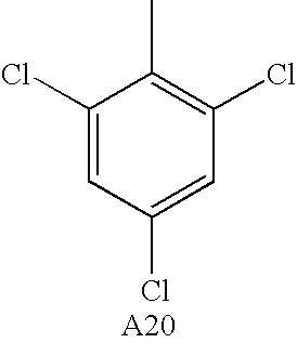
C1(Cl)=CC(Cl)=CC(Cl)=C1C
